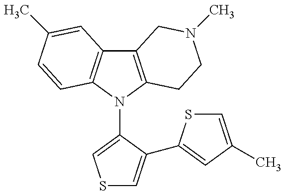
C12=C(N(C3=CSC=C3C3=CC(C)=CS3)C3=C1C=C(C)C=C3)CCN(C)C2
